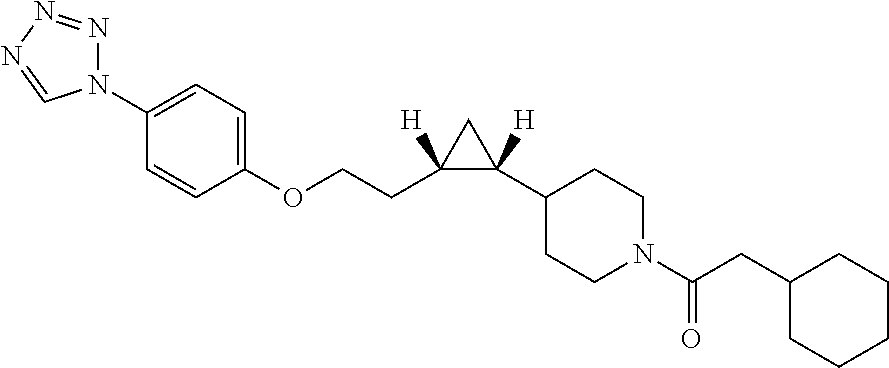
N1(C2=CC=C(OCCC3([H])C(C4CCN(C(=O)CC5CCCCC5)CC4)([H])C3)C=C2)N=NN=C1
